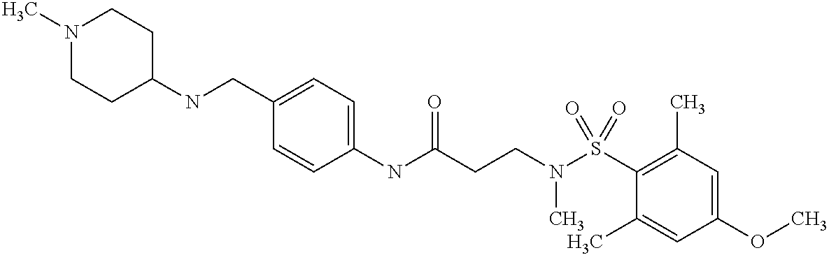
C1(NC(CCN(S(C2=C(C)C=C(OC)C=C2C)(=O)=O)C)=O)=CC=C(CNC2CCN(C)CC2)C=C1
